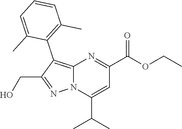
C12=C(C3=C(C)C=CC=C3C)C(CO)=NN1C(C(C)C)=CC(C(OCC)=O)=N2
